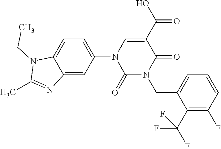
C1=C(N2C(=O)N(CC3=CC=CC(F)=C3C(F)(F)F)C(=O)C(C(O)=O)=C2)C=C2C(=C1)N(CC)C(C)=N2
